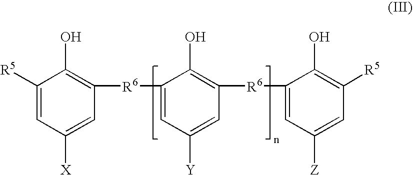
C1([R5])=CC([X])=CC([R6]C2=CC([Y])=CC([R6]C3=CC([Z])=CC([R5])=C3O)=C2O)=C1O
